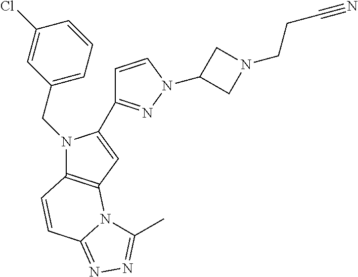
C1(CN2C3=C(C=C2C2=NN(C4CN(CCC#N)C4)C=C2)N2C(=NN=C2C)C=C3)=CC=CC(Cl)=C1
